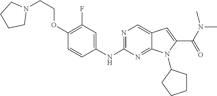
N1=C(NC2=CC(F)=C(OCCN3CCCC3)C=C2)N=C2C(=C1)C=C(C(N(C)C)=O)N2C1CCCC1
